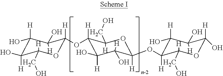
C1([H])(O)C(O)([H])C([H])(CO)OC([H])(OC2([H])C([H])(O)C([H])(O)C([H])(OC3([H])C([H])(O)C([H])(O)C(O)([H])OC3([H])CO)OC2([H])CO)C1([H])O
